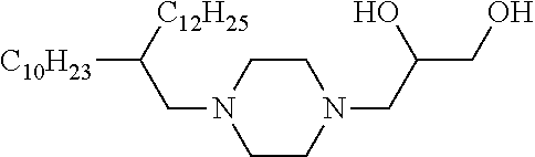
C1CN(CC(CO)O)CCN1CC([C12H25])[C10H23]
